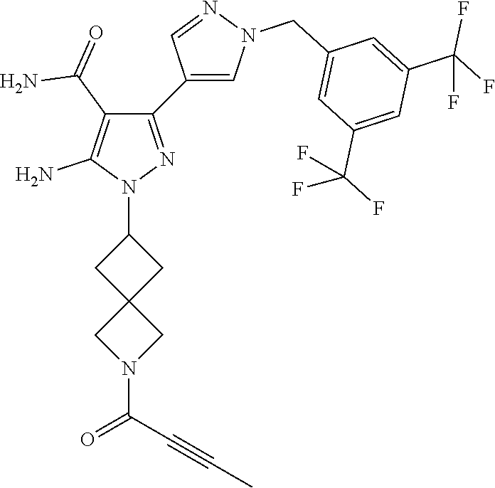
C1(N2N=C(C3=CN(CC4=CC(C(F)(F)F)=CC(C(F)(F)F)=C4)N=C3)C(C(=O)N)=C2N)CC2(C1)CN(C(C#CC)=O)C2
